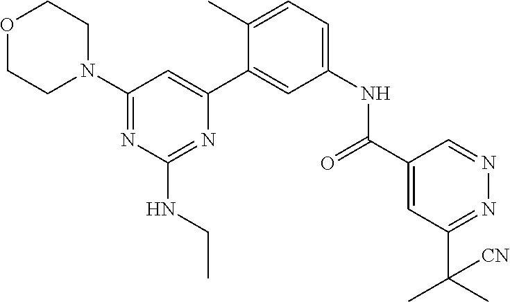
O1CCN(C2=NC(NCC)=NC(C3=CC(NC(C4=CC(C([CN])(C)C)=NN=C4)=O)=CC=C3C)=C2)CC1
